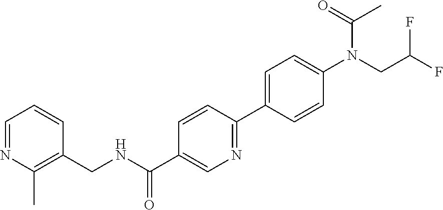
C(CN(C1=CC=C(C2=NC=C(C(=O)NCC3=C(C)N=CC=C3)C=C2)C=C1)C(=O)C)(F)F
